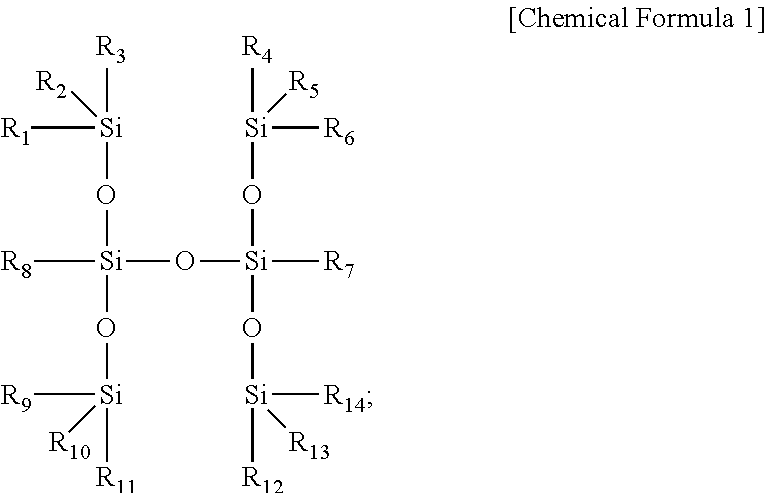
[R3][Si](O[Si](O[Si]([R9])([R11])[R10])([R8])O[Si](O[Si]([R4])([R6])[R5])(O[Si]([R14])([R12])[R13])[R7])([R1])[R2]
